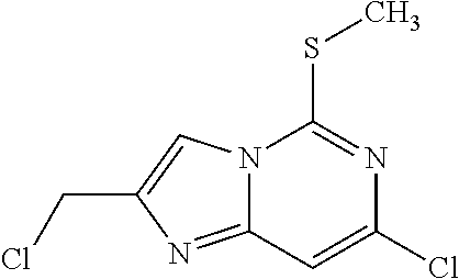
N12C(=NC(CCl)=C1)C=C(Cl)N=C2SC
